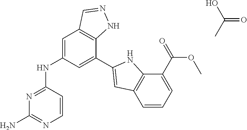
N1=C(NC2=CC3=C(C(C4=CC5=C(C(C(=O)OC)=CC=C5)N4)=C2)NN=C3)C=CN=C1N.OC(C)=O
